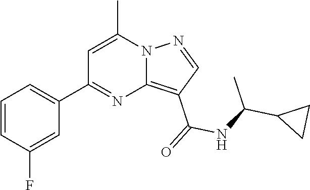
C12=C(C(=O)NC(C3CC3)C)C=NN1C(C)=CC(C1=CC=CC(F)=C1)=N2
